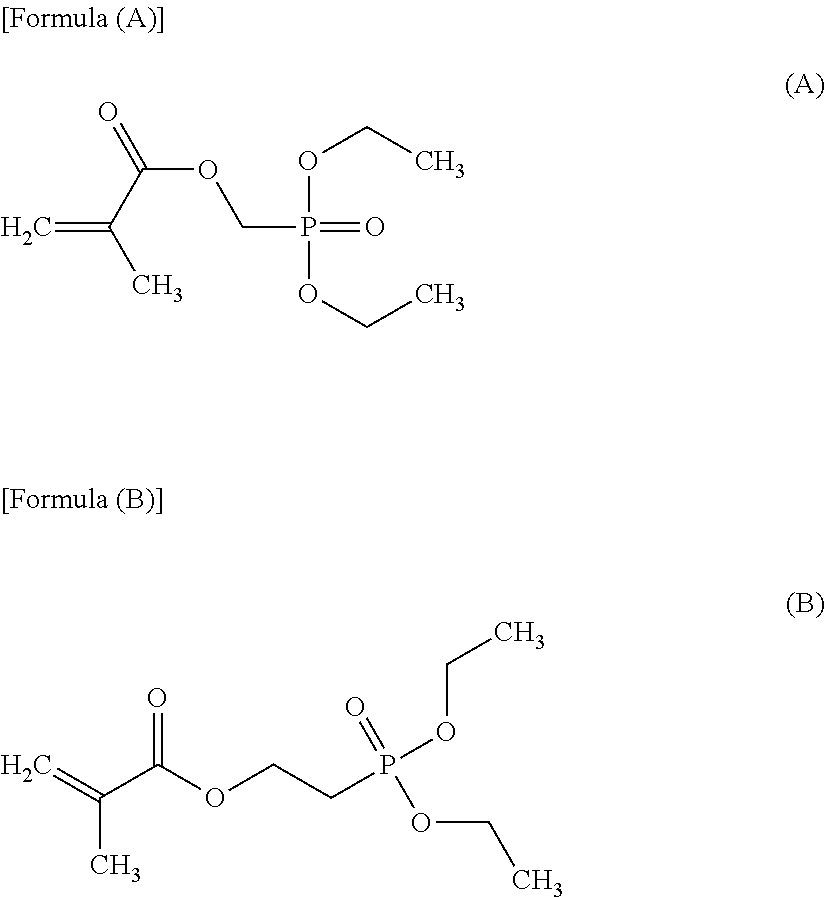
C=C(C)C(=O)OCP(OCC)(OCC)=O.C=C(C(OCCP(OCC)(=O)OCC)=O)C
